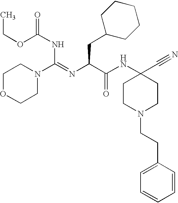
C1OCCN(C(=NC(C(NC2(C#N)CCN(CCC3=CC=CC=C3)CC2)=O)CC2CCCCC2)NC(=O)OCC)C1
